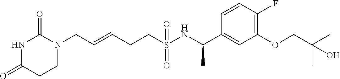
C(=CCCS(NC(C1=CC(OCC(C)(C)O)=C(F)C=C1)C)(=O)=O)CN1C(=O)NC(=O)CC1
